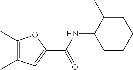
CC1=C(C)OC(C(NC2C(C)CCCC2)=O)=C1
